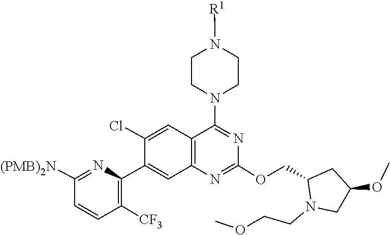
N1(CCOC)C(COC2=NC3=C(C(N4CCN([R1])CC4)=N2)C=C(Cl)C(C2=C([CF3])C=CC([(PMB)2N])=N2)=C3)CC(OC)C1
